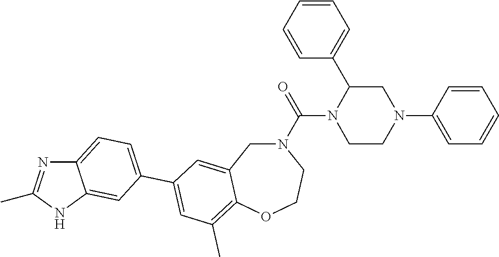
CC1=NC2=CC=C(C3=CC(C)=C4C(=C3)CN(C(=O)N3CCN(C5=CC=CC=C5)CC3C3=CC=CC=C3)CCO4)C=C2N1
